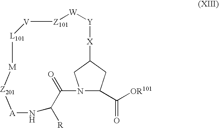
N12C(C([OR101])=O)CC(C1)[X][Y][W][Z101][V][L101][M][Z201][A]NC([R])C2=O
